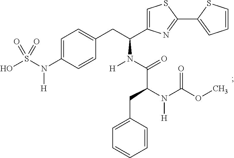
C1=C(N(S(O)(=O)=O)[H])C=CC(CC(N(C(=O)C(CC2=CC=CC=C2)N(C(OC)=O)[H])[H])C2=CSC(C3=CC=CS3)=N2)=C1
